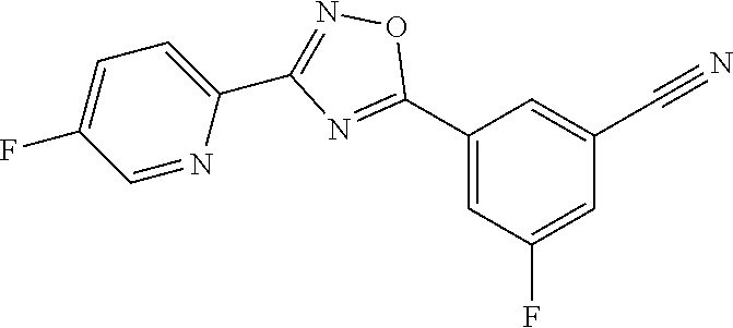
C1(C2=NC(C3=CC=C(F)C=N3)=NO2)=CC(F)=CC(C#N)=C1
